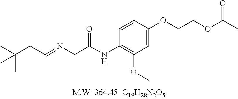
C1=C(OCCOC(C)=O)C=CC(NC(CN=CCC(C)(C)C)=O)=C1OC
